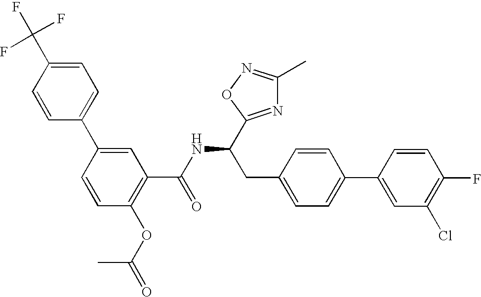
O(C1=C(C(NC(CC2=CC=C(C3=CC(Cl)=C(F)C=C3)C=C2)C2=NC(C)=NO2)=O)C=C(C2=CC=C(C(F)(F)F)C=C2)C=C1)C(=O)C
